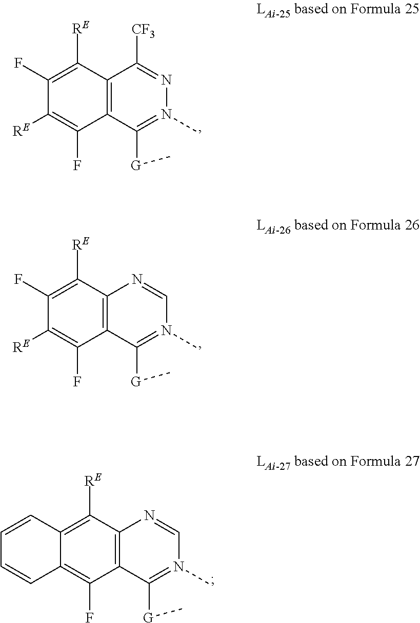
C12=C(C([G]C)=N(C)N=C1[CF3])C(F)=C([RE])C(F)=C2[RE].C12=C(C([G]C)=N(C)C=N1)C(F)=C([RE])C(F)=C2[RE].C12=C(C([G]C)=N(C)C=N1)C(F)=C1C(=C2[RE])C=CC=C1
